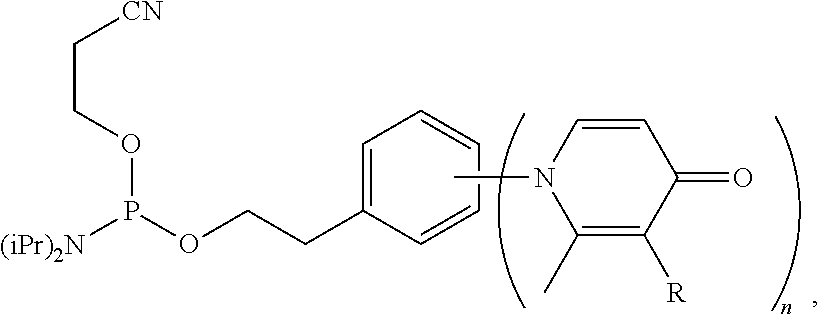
[(iPr)2N]P(OCCC1=CC=CC=C1)OCC[CN].CN1C(C)=C([R])C(=O)C=C1
